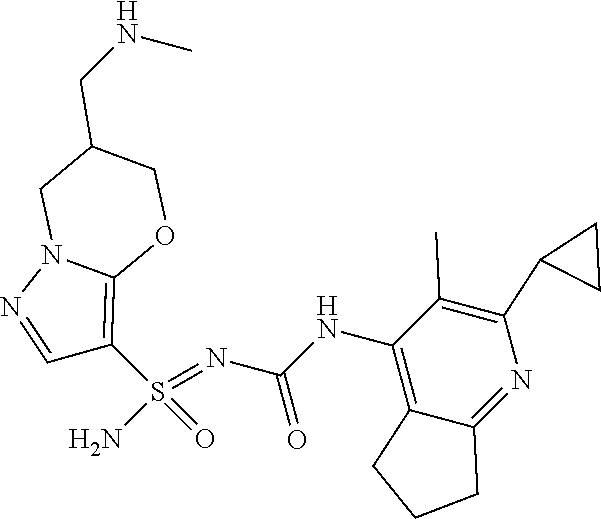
C(NC1=C2C(=NC(C3CC3)=C1C)CCC2)(N=S(N)(=O)C1=C2N(N=C1)CC(CNC)CO2)=O
